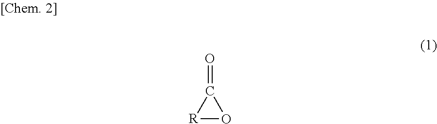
[R]1OC1=O
